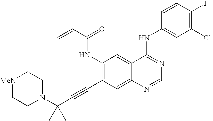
[MeN]1CCN(C(C#CC2=C(NC(=O)C=C)C=C3C(=C2)N=CN=C3NC2=CC(Cl)=C(F)C=C2)(C)C)CC1
